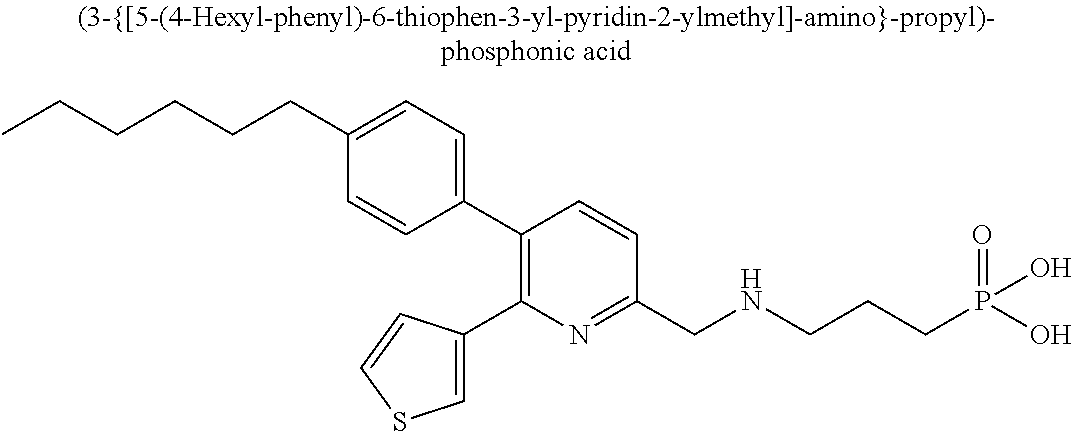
C(CCCC1=CC=C(C2=C(C3=CSC=C3)N=C(CNCCCP(O)(O)=O)C=C2)C=C1)CC
